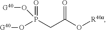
P(CC(O[R40a])=O)(O[G40])(O[G40])=O
